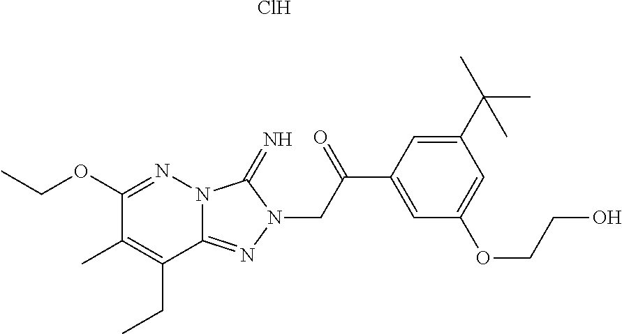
Cl.N12C(=NN(CC(C3=CC(OCCO)=CC(C(C)(C)C)=C3)=O)C1=N)C(CC)=C(C)C(OCC)=N2
